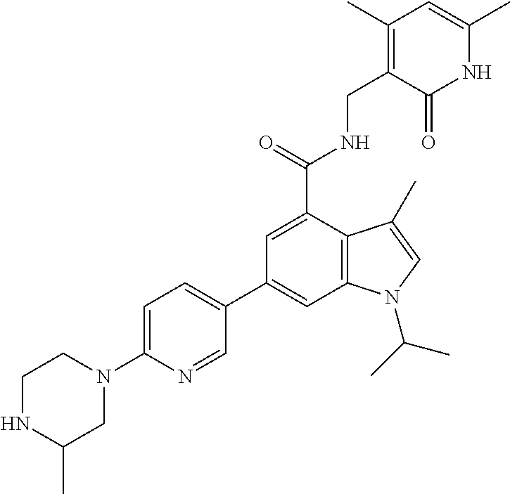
C1=C(C(NCC2=C(C)C=C(C)NC2=O)=O)C2=C(C=C1C1=CC=C(N3CCNC(C)C3)N=C1)N(C(C)C)C=C2C
